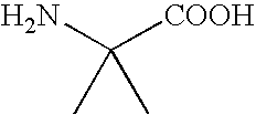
C([COOH])(N)(C)C
